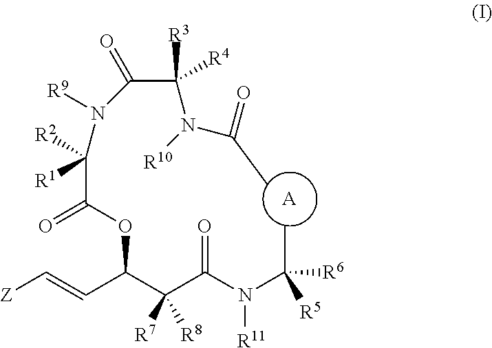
[A].[Z]C=CC(C(C(N(C([R5])([R6])C)[R11])=O)([R7])[R8])OC(C([R1])([R2])N([R9])C(=O)C([R3])([R4])N([R10])C(=O)C)=O
